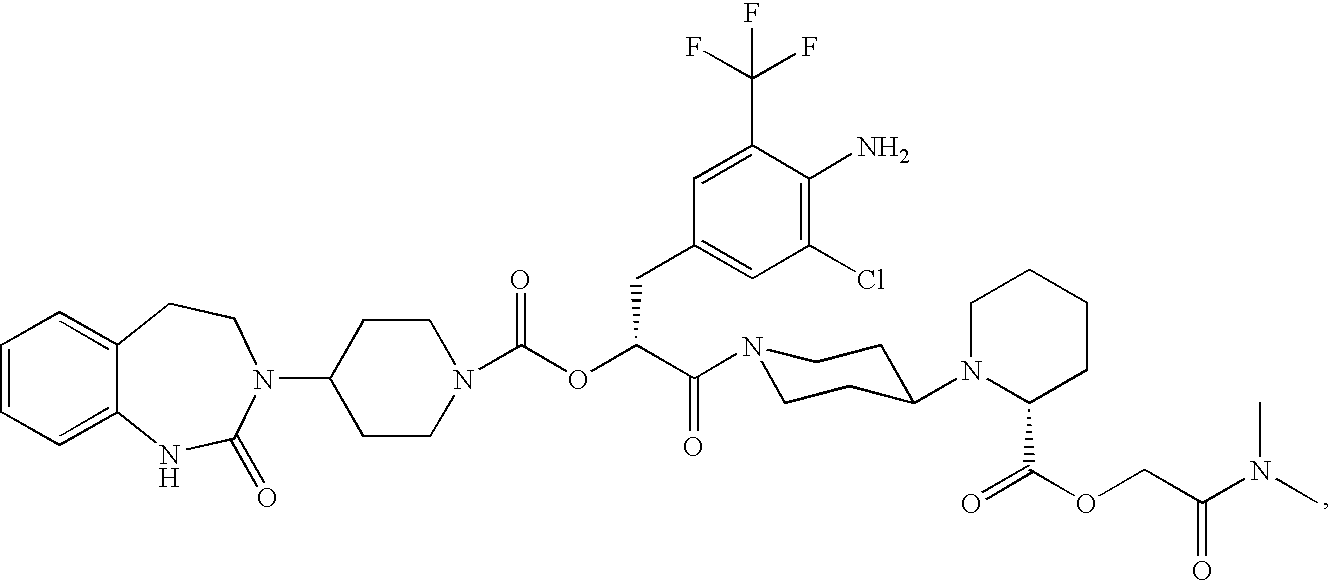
C1=CC=C2C(=C1)CCN(C1CCN(C(OC(C(=O)N3CCC(N4C(C(=O)OCC(N(C)C)=O)CCCC4)CC3)CC3=CC(Cl)=C(N)C(C(F)(F)F)=C3)=O)CC1)C(=O)N2
